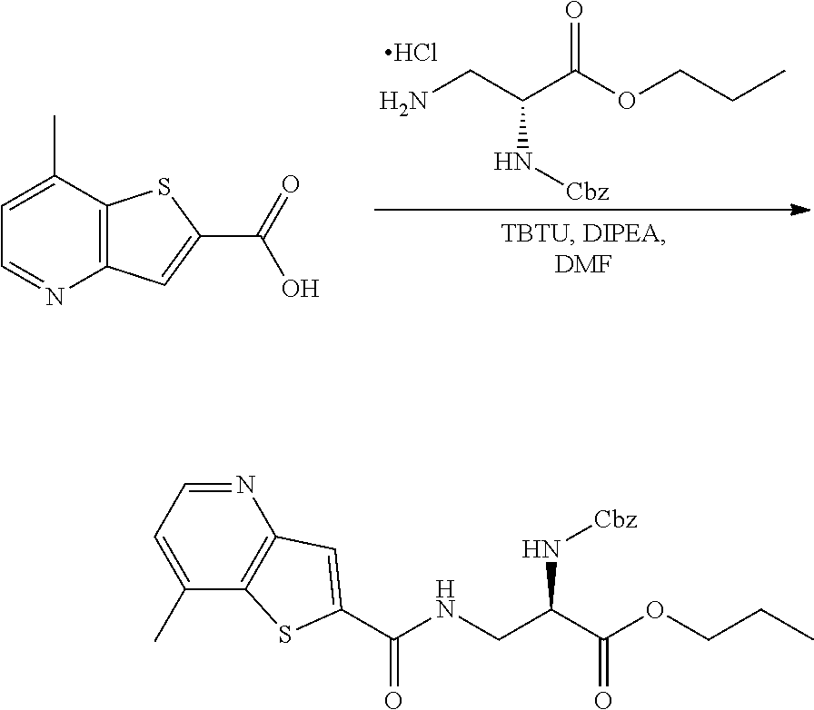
C1(C)=CC=NC2=C1SC(C(=O)O)=C2.NCC(C(=O)OCCC)N[Cbz].Cl.C1(C)=CC=NC2=C1SC(C(=O)NCC(C(=O)OCCC)N[Cbz])=C2
